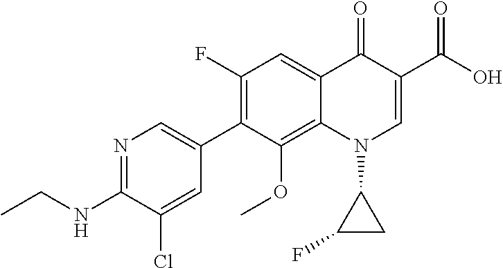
N1=C(NCC)C(Cl)=CC(C2=C(F)C=C3C(=C2OC)N(C2C(F)C2)C=C(C(O)=O)C3=O)=C1
